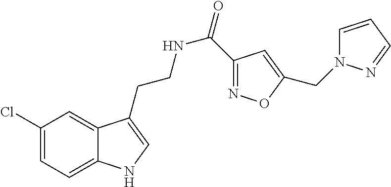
C12=CC=C(Cl)C=C1C(CCNC(=O)C1=NOC(CN3C=CC=N3)=C1)=CN2
